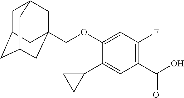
C1(C(O)=O)=C(F)C=C(OCC23CC4CC(CC(C2)C4)C3)C(C2CC2)=C1
